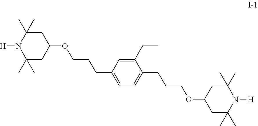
C1(C)(C)CC(OCCCC2=CC=C(CCCOC3CC(C)(C)N([H])C(C)(C)C3)C(CC)=C2)CC(C)(C)N1[H]
